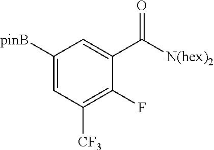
C1([pinB])=CC([CF3])=C(F)C(C(=O)[N(hex)2])=C1
